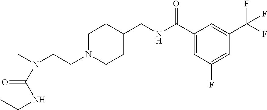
C(CN1CCC(CNC(C2=CC(F)=CC(C(F)(F)F)=C2)=O)CC1)N(C)C(NCC)=O
